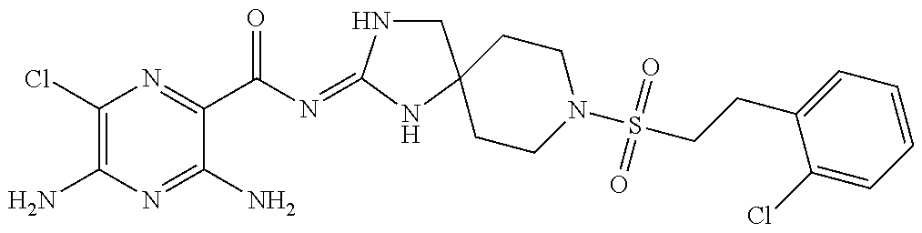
C1(Cl)=C(N)N=C(N)C(C(N=C2NCC3(N2)CCN(S(=O)(=O)CCC2=CC=CC=C2Cl)CC3)=O)=N1
